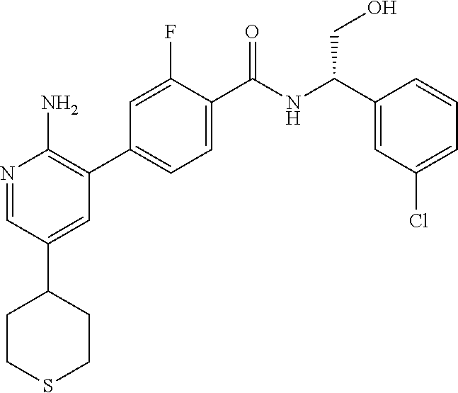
C1(C2=CC=C(C(NC(C3=CC(Cl)=CC=C3)CO)=O)C(F)=C2)=C(N)N=CC(C2CCSCC2)=C1
